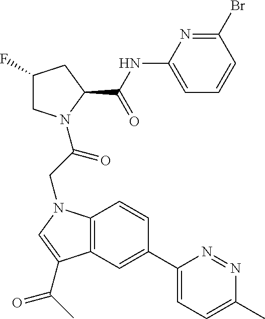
C1(F)CN(C(CN2C3=C(C=C(C4=CC=C(C)N=N4)C=C3)C(C(C)=O)=C2)=O)C(C(NC2=CC=CC(Br)=N2)=O)C1
